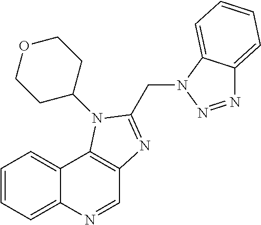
C1=NC2=CC=CC=C2C2=C1N=C(CN1N=NC3=CC=CC=C13)N2C1CCOCC1
